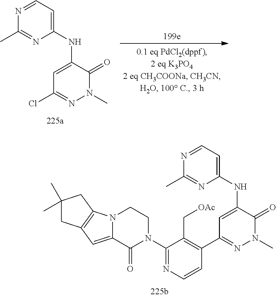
C1(NC2=CC(C3=C(C[OAc])C(N4CCN5C(=CC6=C5CC(C)(C)C6)C4=O)=NC=C3)=NN(C)C2=O)=CC=NC(C)=N1.C1(NC2=CC(Cl)=NN(C)C2=O)=CC=NC(C)=N1
